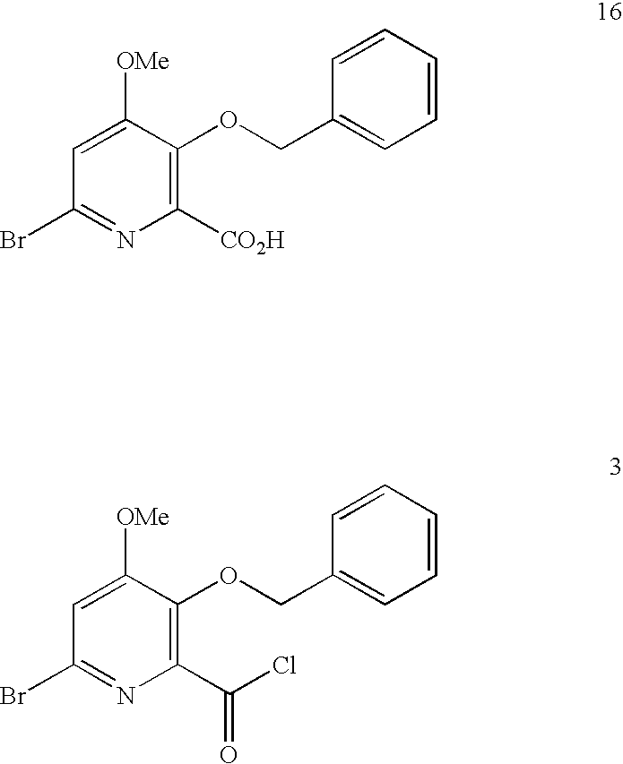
C1(Br)=NC([CO2H])=C(OCC2=CC=CC=C2)C([OMe])=C1.C1(Br)=NC(C(Cl)=O)=C(OCC2=CC=CC=C2)C([OMe])=C1
